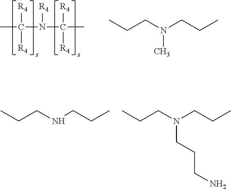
[R4]C(C)([R4])N([R4])C([R4])([R4])C.CCCN(CCC)C.CCCNCCC.CCCN(CCC)CCCN
